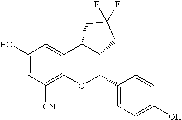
C1(O)=CC([CN])=C2C(=C1)C1C(C(C3=CC=C(O)C=C3)O2)CC(F)(F)C1
